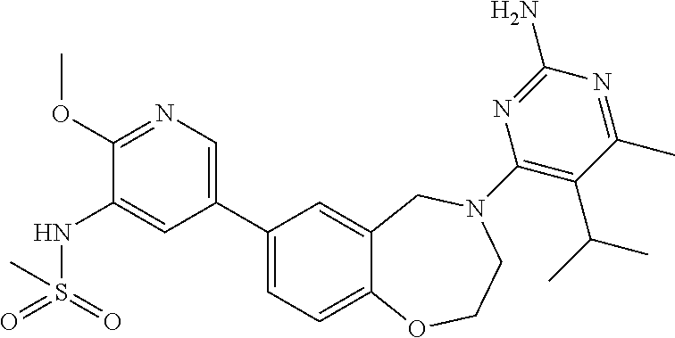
C1(OC)=NC=C(C2=CC=C3C(=C2)CN(C2=C(C(C)C)C(C)=NC(N)=N2)CCO3)C=C1NS(=O)(=O)C
